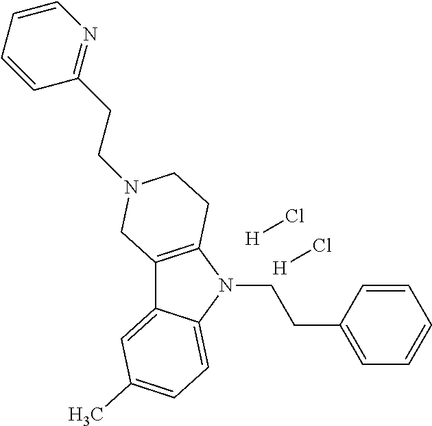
C12=C(N(CCC3=CC=CC=C3)C3=CC=C(C)C=C13)CCN(CCC1=NC=CC=C1)C2.[H]Cl.[H]Cl
